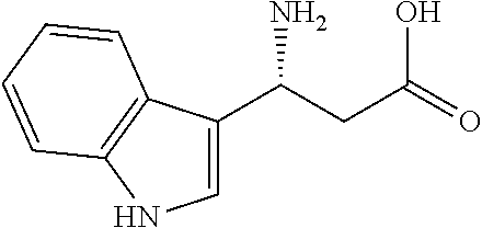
C1=C(C(CC(=O)O)N)C2=C(N1)C=CC=C2
